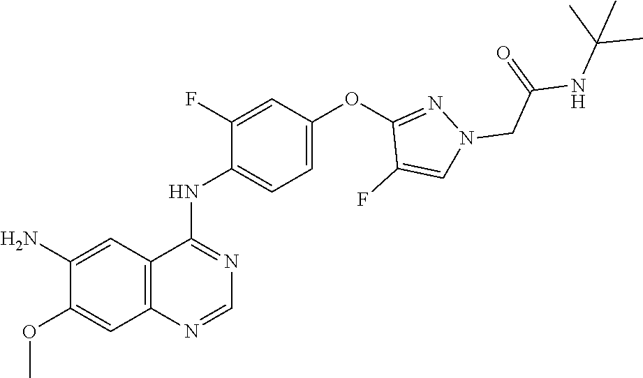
NC1=CC2=C(C=C1OC)N=CN=C2NC1=CC=C(OC2=NN(CC(NC(C)(C)C)=O)C=C2F)C=C1F
